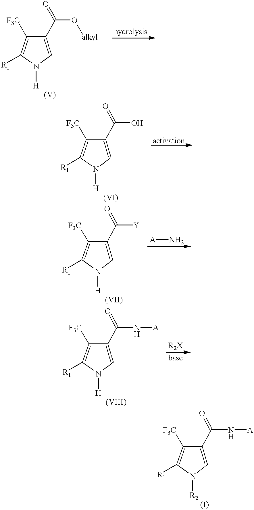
C1(C(O[alkyl])=O)=CN([H])C([R1])=C1[F3C].C1(C(N[A])=O)=CN([R2])C([R1])=C1[F3C].C1(C(O)=O)=CN([H])C([R1])=C1[F3C].C1(C([Y])=O)=CN([H])C([R1])=C1[F3C].[A]N.C1(C(N[A])=O)=CN([H])C([R1])=C1[F3C]
